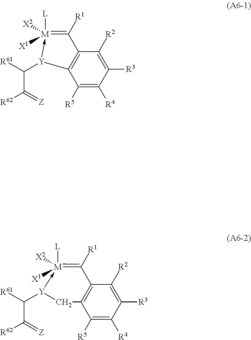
C1([R5])=C([R4])C([R3])=C([R2])C2=C1[Y](C(C([R62])=[Z])[R61])->[M]([L])([X2])([X1])=C2[R1].C1([R5])=C([R4])C([R3])=C([R2])C2=C1C[Y](C(C([R62])=[Z])[R61])->[M]([L])([X2])([X1])=C2[R1]
